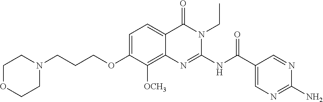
C1=C(OCCCN2CCOCC2)C([OCH3])=C2C(=C1)C(=O)N(CC)C(NC(C1=CN=C(N)N=C1)=O)=N2
